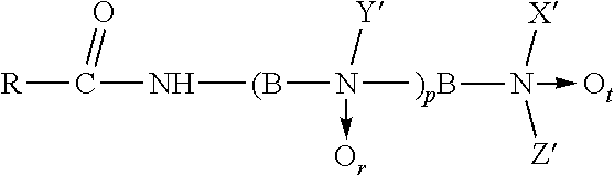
[R]C(N[(B]N([Y])([)pB]N([X])([Z])->[Ot])->[Or])=O
